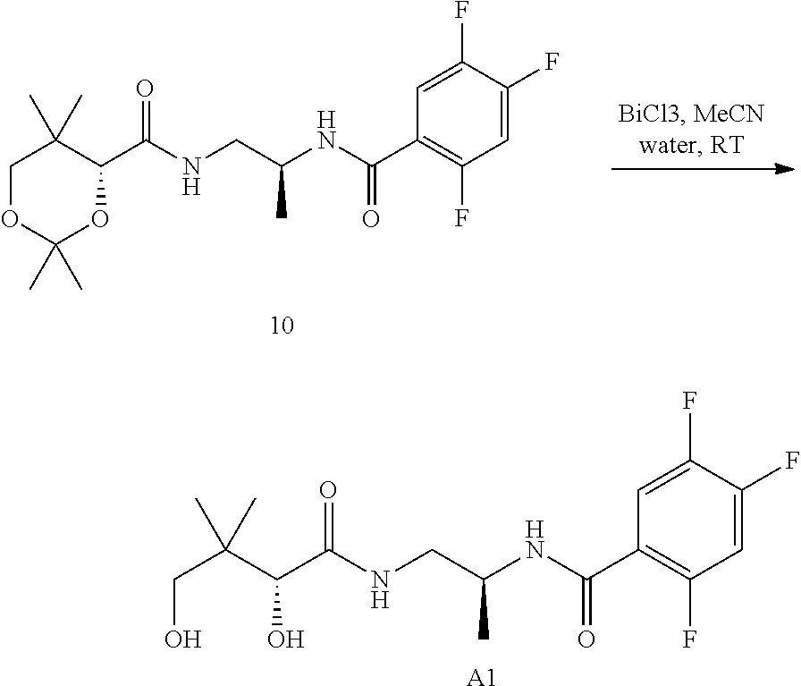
N(CC(NC(C1=C(F)C=C(F)C(F)=C1)=O)C)C(C(C(CO)(C)C)O)=O.[A1].N(CC(NC(C1=C(F)C=C(F)C(F)=C1)=O)C)C(C1C(C)(C)COC(C)(C)O1)=O
